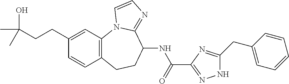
CC(CCC1=CC2=C(C=C1)CCC(NC(=O)C1=NNC(CC3=CC=CC=C3)=N1)C1=NC=CN21)(O)C
